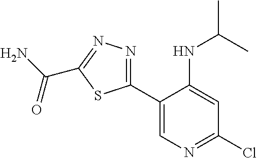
C1(C2=CN=C(Cl)C=C2NC(C)C)=NN=C(C(N)=O)S1
